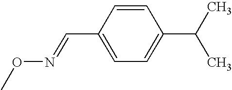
CON=CC1=CC=C(C(C)C)C=C1
